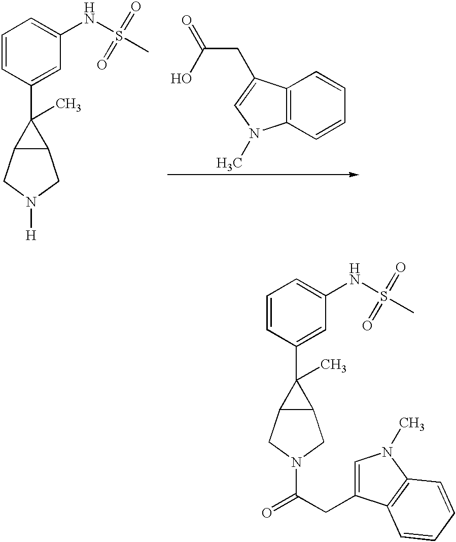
C1=CC(C2(C)C3C2CN([H])C3)=CC(NS(=O)(C)=O)=C1.C12=C(C=CC=C1)N(C)C=C2CC(=O)O.C1=CC(C2(C)C3C2CN(C(=O)CC2=CN(C)C4=C2C=CC=C4)C3)=CC(NS(=O)(C)=O)=C1
